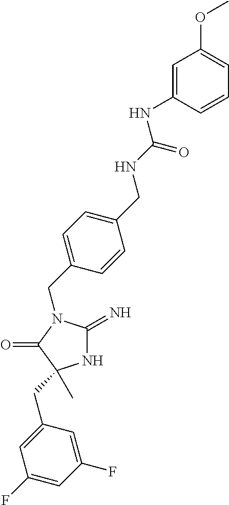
N1C(=N)N(CC2=CC=C(CNC(NC3=CC(OC)=CC=C3)=O)C=C2)C(=O)C1(CC1=CC(F)=CC(F)=C1)C
